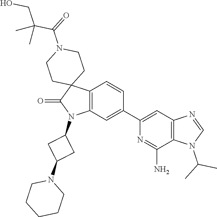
C12=C(C=C(C3=CC4=C(C(N)=N3)N(C(C)C)C=N4)C=C1)N(C1CC(N3CCCCC3)C1)C(=O)C21CCN(C(=O)C(CO)(C)C)CC1
